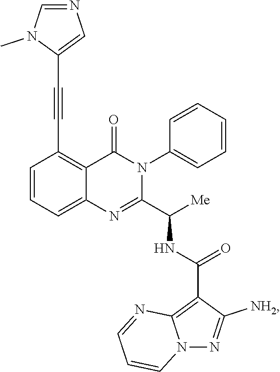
C1=CC=C2C(=C1C#CC1=CN=CN1C)C(=O)N(C1=CC=CC=C1)C(C([Me])NC(C1=C3N(N=C1[NH2])C=CC=N3)=O)=N2
